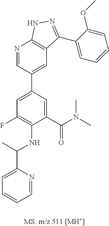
C1=C(C(N(C)C)=O)C(NC(C2=CC=CC=N2)C)=C(F)C=C1C1=CC2=C(N=C1)NN=C2C1=CC=CC=C1OC
